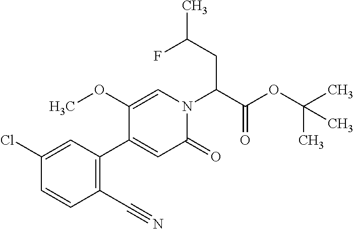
ClC1=CC(C2=CC(=O)N(C(C(OC(C)(C)C)=O)CC(C)F)C=C2OC)=C(C#N)C=C1
